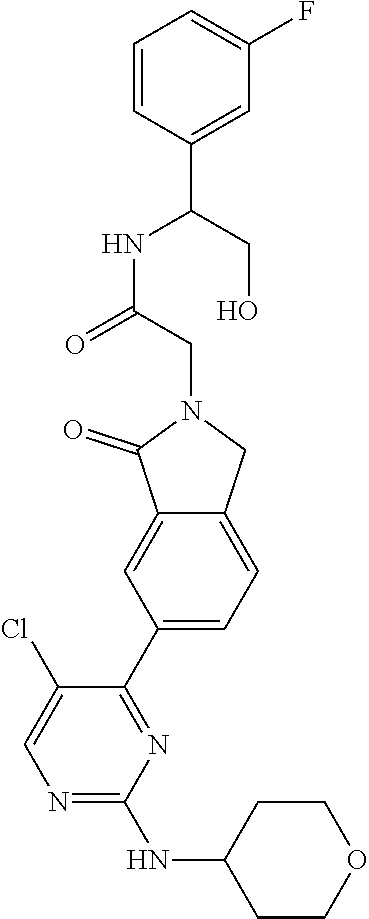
C1CC(NC2=NC=C(Cl)C(C3=CC=C4C(=C3)C(=O)N(CC(NC(C3=CC(F)=CC=C3)CO)=O)C4)=N2)CCO1
